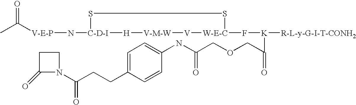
[V-E-P](N[C-D-I]1SS[W-E-C](F[K]([R-L-y-G-I-T-CONH2])C(COCC(NC2=CC=C(CCC(N3C(=O)CC3)=O)C=C2)=O)=O)[V][V-M-W][H]1)C(C)=O
